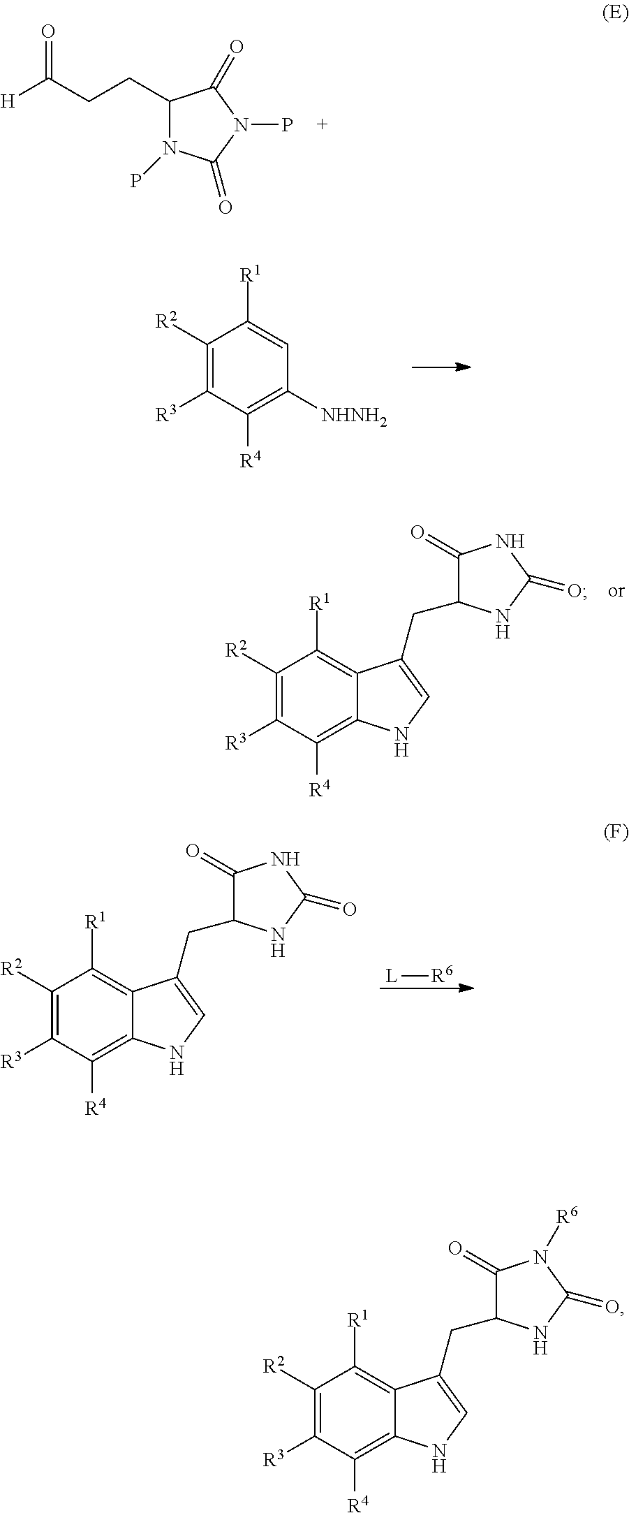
C1(CCC([H])=O)N(P)C(=O)N(P)C1=O.C1([R2])=C([R3])C([R4])=C([NHNH2])C=C1[R1].C1([R2])=C([R3])C([R4])=C2C(=C1[R1])C(CC1C(=O)NC(=O)N1)=CN2.[L][R6].C1([R2])=C([R3])C([R4])=C2C(=C1[R1])C(CC1C(=O)NC(=O)N1)=CN2.C1([R2])=C([R3])C([R4])=C2C(=C1[R1])C(CC1C(=O)N([R6])C(=O)N1)=CN2
